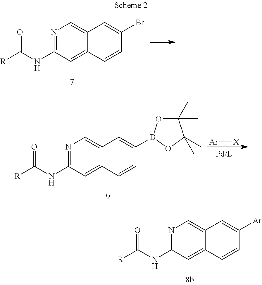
N1=C(NC([R])=O)C=C2C(=C1)C=C(Br)C=C2.N1=C(NC([R])=O)C=C2C(=C1)C=C(B1OC(C)(C)C(C)(C)O1)C=C2.[Ar][X].N1=C(NC([R])=O)C=C2C(=C1)C=C([Ar])C=C2
